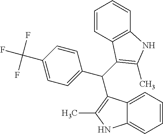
C1=C(C(F)(F)F)C=CC(C(C2=C(C)NC3=C2C=CC=C3)C2=C(C)NC3=CC=CC=C32)=C1
